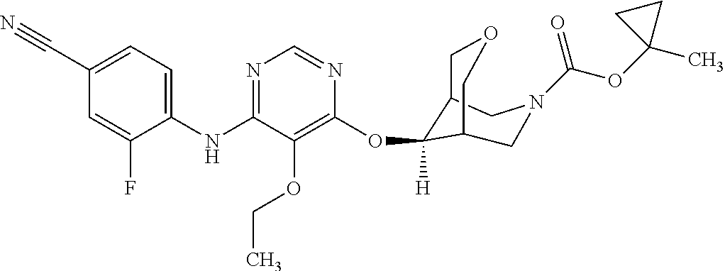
C1(NC2=NC=NC(OC3([H])C4COCC3CN(C(OC3(C)CC3)=O)C4)=C2OCC)=CC=C(C#N)C=C1F
